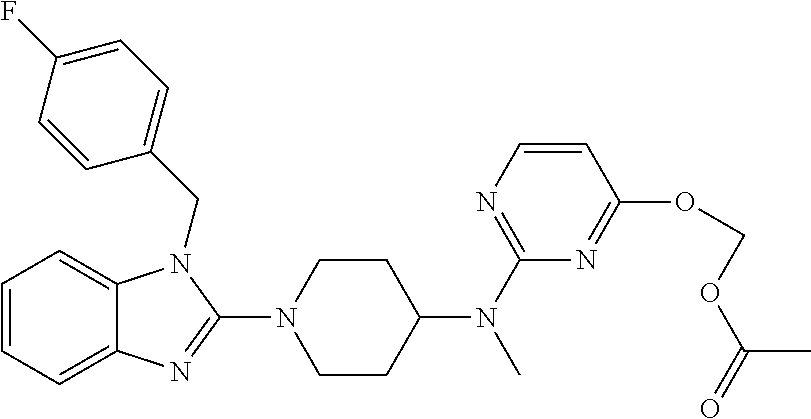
C1=CC=C2C(=C1)N(CC1=CC=C(F)C=C1)C(N1CCC(N(C3=NC=CC(OCOC(=O)C)=N3)C)CC1)=N2
